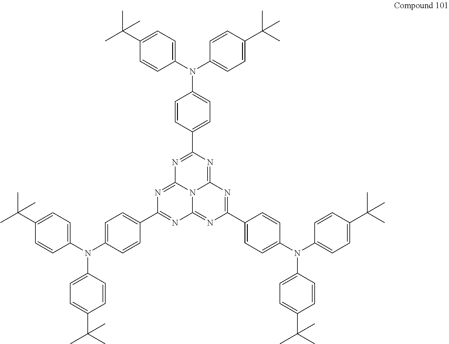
C1=C(N(C2=CC=C(C(C)(C)C)C=C2)C2=CC=C(C(C)(C)C)C=C2)C=CC(C2=NC3=NC(C4=CC=C(N(C5=CC=C(C(C)(C)C)C=C5)C5=CC=C(C(C)(C)C)C=C5)C=C4)=NC4=NC(C5=CC=C(N(C6=CC=C(C(C)(C)C)C=C6)C6=CC=C(C(C)(C)C)C=C6)C=C5)=NC(=N2)N43)=C1
